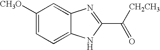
C1([CH3O])=CC=C2C(=C1)N=C(C([CH2CH3])=O)N2
